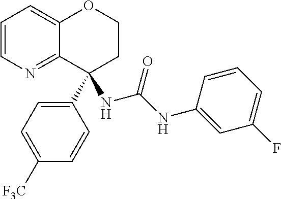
C1=CN=C2C(=C1)OCCC2(C1=CC=C([F3C])C=C1)NC(=O)NC1=CC(F)=CC=C1
